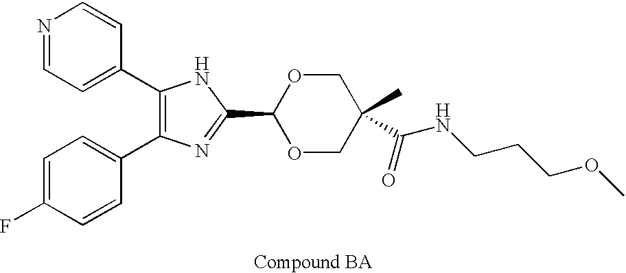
C1(C2=CC=NC=C2)=C(C2=CC=C(F)C=C2)N=C(C2OCC(C)(C(NCCCOC)=O)CO2)N1
